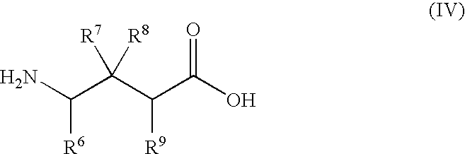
C(C(C(C(O)=O)[R9])([R7])[R8])(N)[R6]
